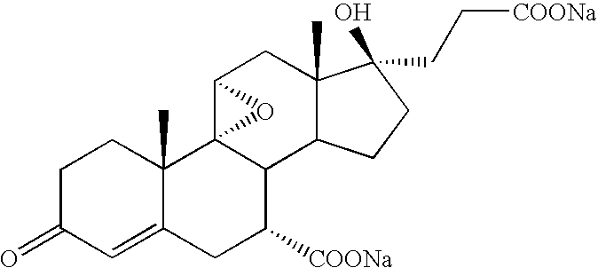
C1C(=O)C=C2C(C)(C1)C13C(C([COONa])C2)C2C(C)(CC1O3)C(O)(CC[COONa])CC2
